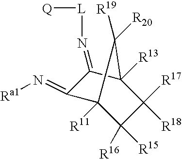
C12([R13])C([R17])([R18])C([R15])([R16])C([R11])(C1([R19])[R20])C(=N[Ra1])C2=N[L][Q]
